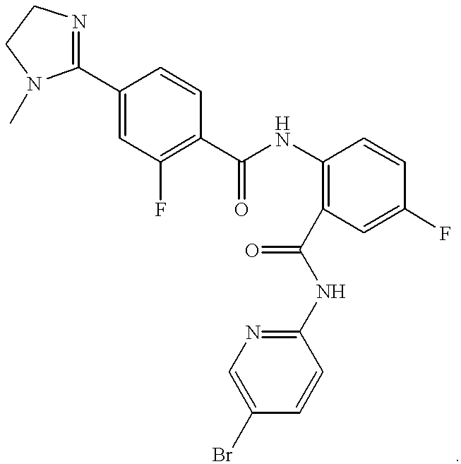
C1(C2=NCCN2C)=CC(F)=C(C(NC2=C(C(NC3=NC=C(Br)C=C3)=O)C=C(F)C=C2)=O)C=C1
